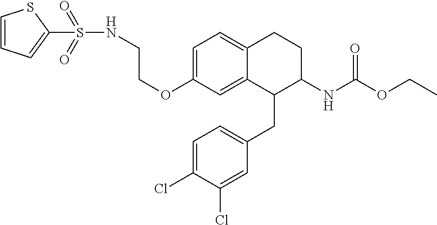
C1=C(OCCNS(=O)(=O)C2=CC=CS2)C=C2C(=C1)CCC(NC(OCC)=O)C2CC1=CC=C(Cl)C(Cl)=C1
